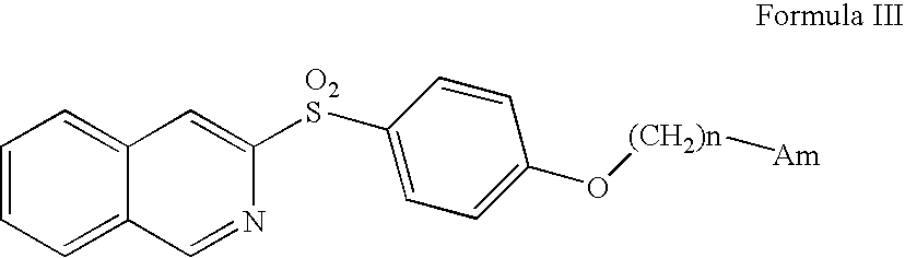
C1=CC=C2C(=C1)C=C([O2S]C1=CC=C(O[(CH2)n][Am])C=C1)N=C2
